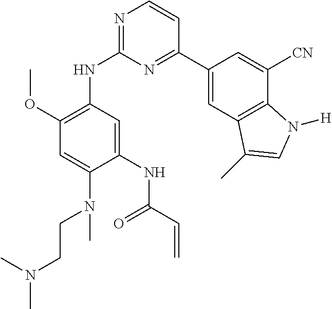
C1(NC2=NC=CC(C3=CC4=C(C([CN])=C3)N([H])C=C4C)=N2)=C(OC)C=C(N(CCN(C)C)C)C(NC(=O)C=C)=C1
